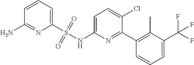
C1=CC=C(S(NC2=CC=C(Cl)C(C3=C(C)C(C(F)(F)F)=CC=C3)=N2)(=O)=O)N=C1N
